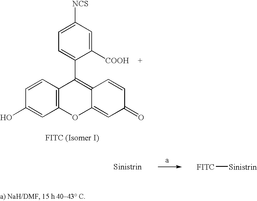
C1([COOH])=CC([NCS])=CC=C1C1=C2C(=CC(=O)C=C2)OC2=C1C=CC(O)=C2.[FITC][Sinistrin]
